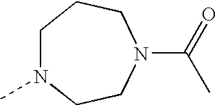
C1N(C)CCN(C(=O)C)CC1
